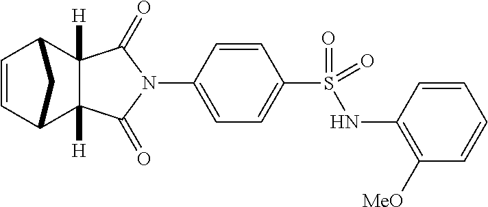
N1(C2=CC=C(S(=O)(NC3=C([OMe])C=CC=C3)=O)C=C2)C(=O)C2([H])C([H])(C1=O)C1C=CC2C1
